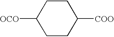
C1([OCO])CCC([COO])CC1
